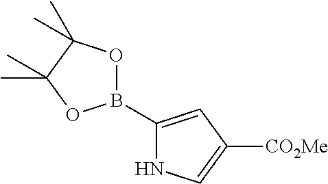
C1(B2OC(C)(C)C(C)(C)O2)=CC([CO2Me])=CN1
